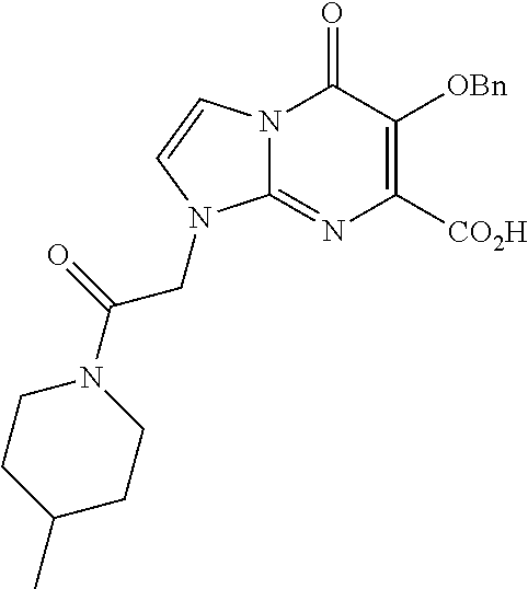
N12C(=NC([CO2H])=C([OBn])C1=O)N(CC(N1CCC(C)CC1)=O)C=C2
